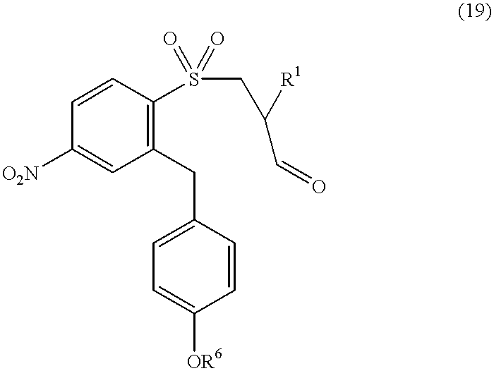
C1([O2N])=CC(CC2=CC=C([OR6])C=C2)=C(S(CC(C=O)[R1])(=O)=O)C=C1
